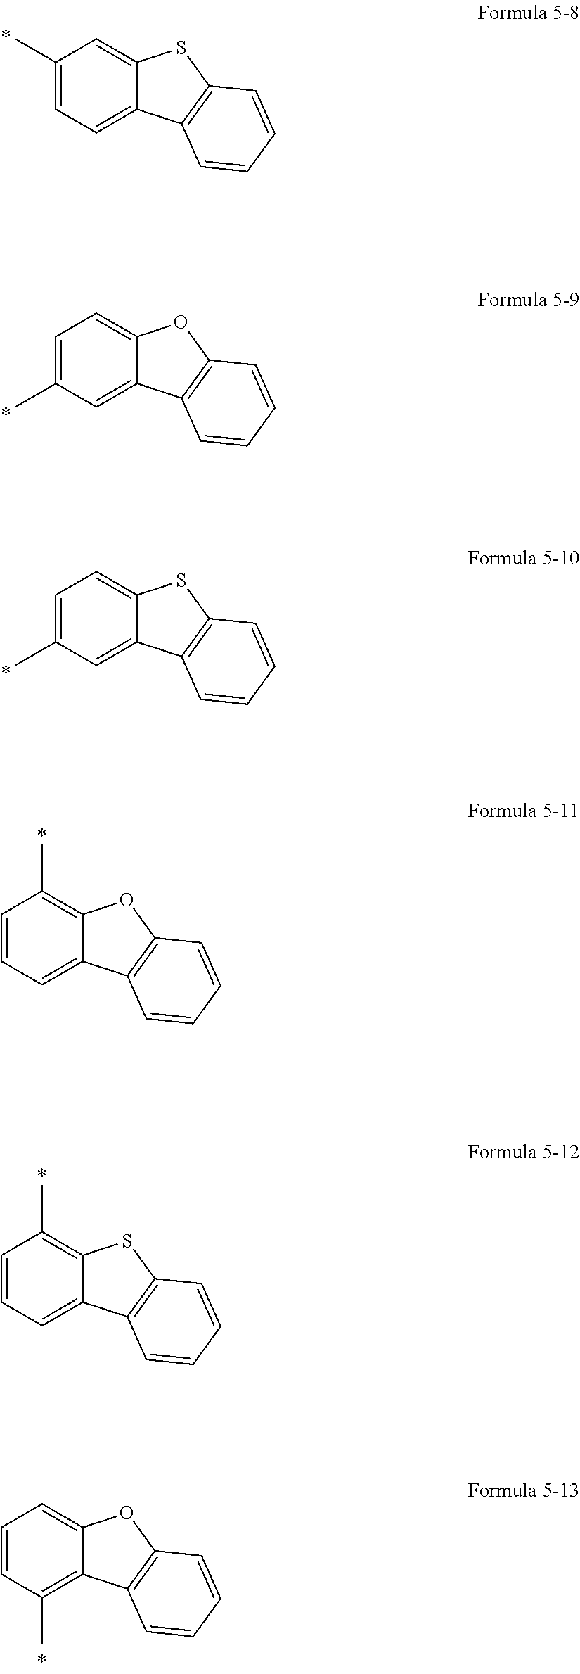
C1(C)=CC=C2C(=C1)SC1=C2C=CC=C1.C1=C(C)C=C2C(=C1)OC1=C2C=CC=C1.C1=C(C)C=C2C(=C1)SC1=C2C=CC=C1.C1=CC=C2C(=C1C)OC1=C2C=CC=C1.C1=CC=C2C(=C1C)SC1=C2C=CC=C1.C1=CC(C)=C2C(=C1)OC1=C2C=CC=C1
